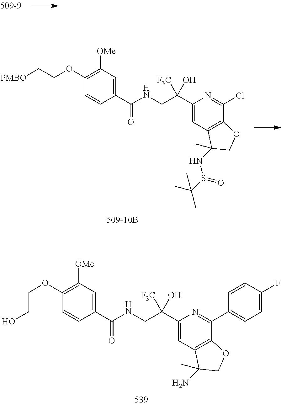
C1(C(NCC(C2=CC3=C(C(C4=CC=C(F)C=C4)=N2)OCC3(N)C)([F3C])O)=O)=CC([OMe])=C(OCCO)C=C1.C1(C(NCC(C2=CC3=C(C(Cl)=N2)OCC3(NS(C(C)(C)C)=O)C)([F3C])O)=O)=CC([OMe])=C(OCC[PMBO])C=C1
